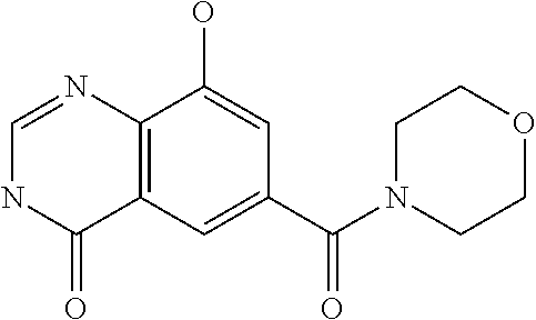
C12=C(C=C(C(N3CCOCC3)=O)C=C1O)C(=O)NC=N2
